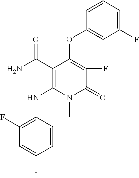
C1(F)=C(NC2=C(C(N)=O)C(OC3=C(C)C(F)=CC=C3)=C(F)C(=O)N2C)C=CC(I)=C1
